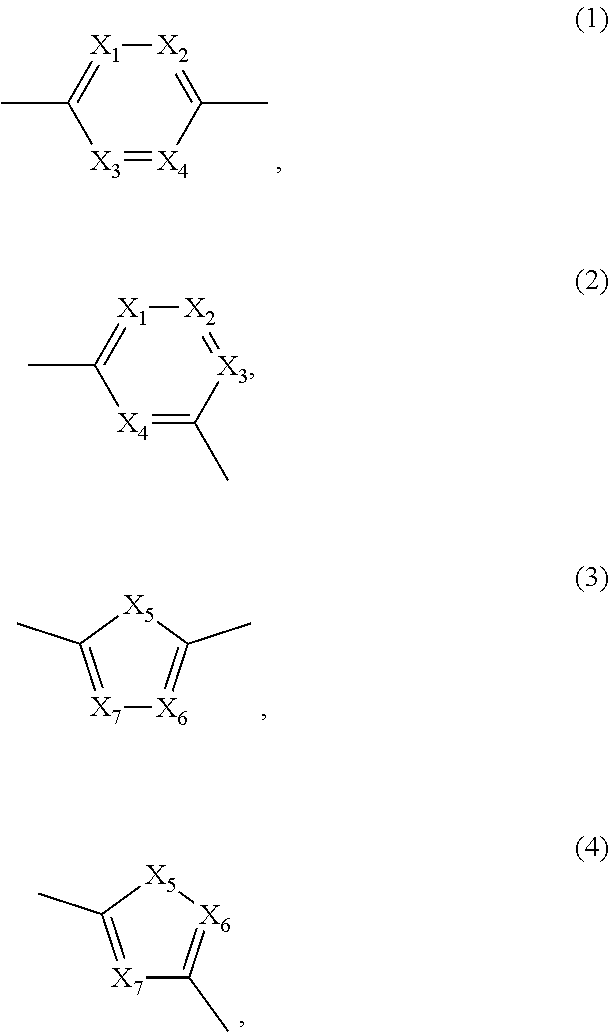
[X3]1=[X4]C(C)=[X2][X1]=C1C.[X7]1=C(C)[X5]C(C)=[X6]1.[X7]1=C(C)[X5][X6]=C1C.[X4]1=C(C)[X3]=[X2][X1]=C1C
